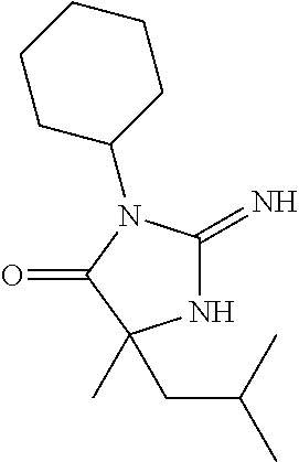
N1C(=N)N(C2CCCCC2)C(=O)C1(C)CC(C)C
